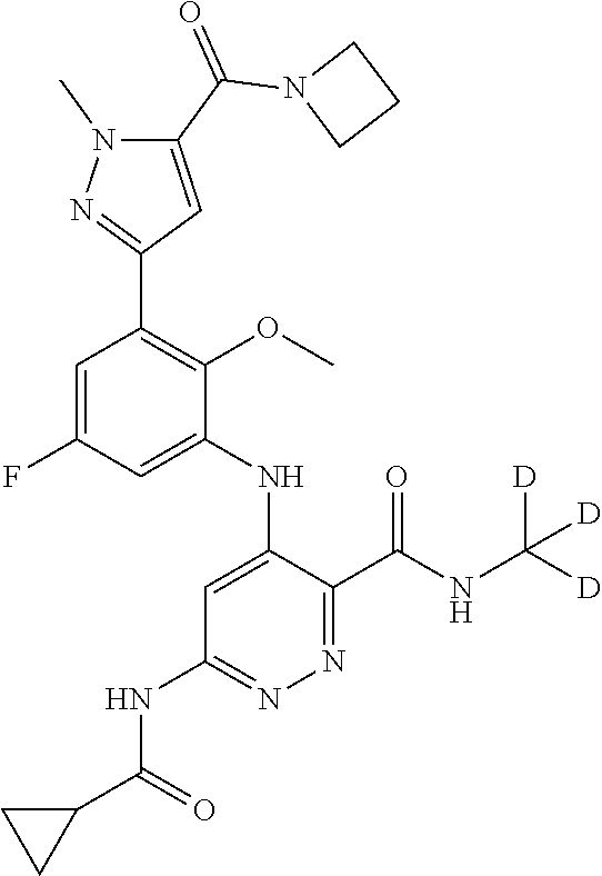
C1=C(NC2=CC(NC(C3CC3)=O)=NN=C2C(NC([D])([D])[D])=O)C(OC)=C(C2=NN(C)C(C(N3CCC3)=O)=C2)C=C1F
